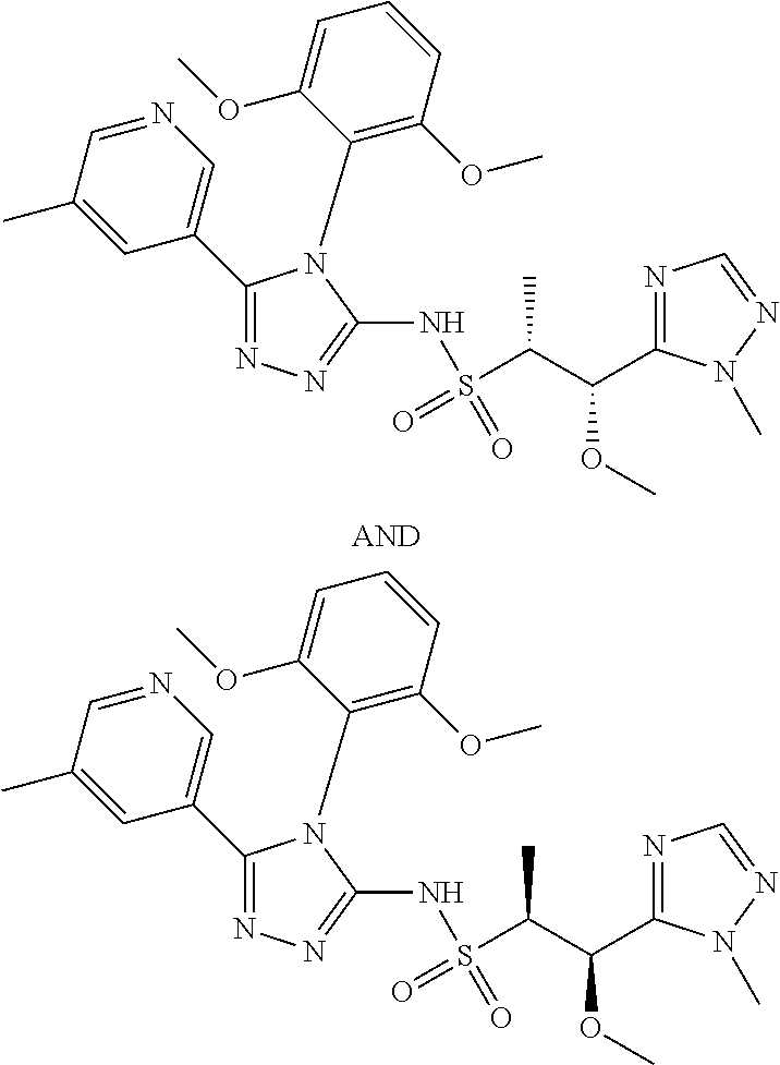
C1(C2=CN=CC(C)=C2)=NN=C(NS(C(C)C(OC)C2=NC=NN2C)(=O)=O)N1C1=C(OC)C=CC=C1OC.C1(C2=CN=CC(C)=C2)=NN=C(NS(C(C)C(OC)C2=NC=NN2C)(=O)=O)N1C1=C(OC)C=CC=C1OC
